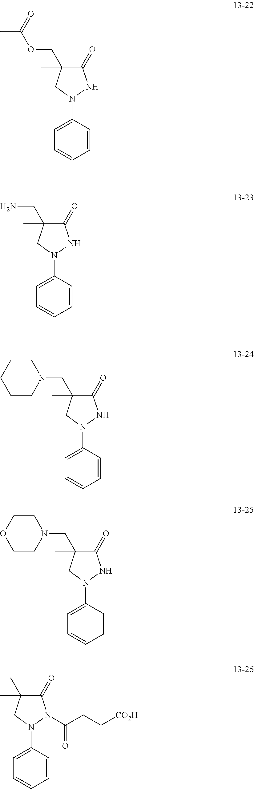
C1=C(N2NC(=O)C(COC(C)=O)(C)C2)C=CC=C1.C1=C(N2NC(=O)C(C)(CN)C2)C=CC=C1.C1=C(N2NC(=O)C(C)(CN3CCCCC3)C2)C=CC=C1.C1=C(N2NC(=O)C(C)(CN3CCOCC3)C2)C=CC=C1.C1=C(N2N(C(CC[CO2H])=O)C(=O)C(C)(C)C2)C=CC=C1
